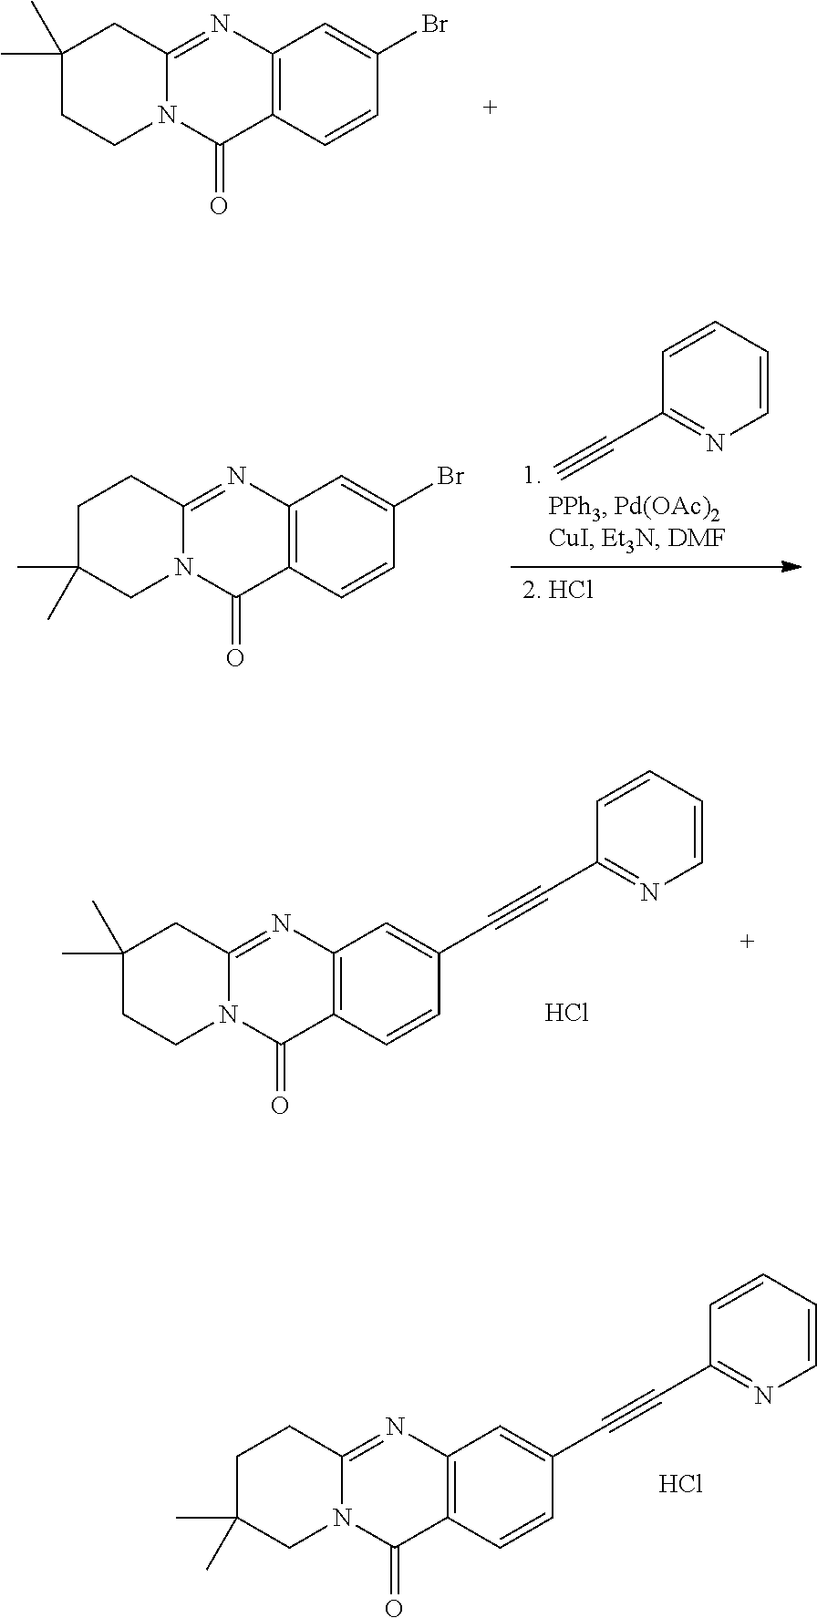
C12=C(N=C3N(C1=O)CCC(C)(C)C3)C=C(Br)C=C2.C1(C#C)=NC=CC=C1.[2. HCl].C12=C(N=C3N(C1=O)CC(C)(C)CC3)C=C(Br)C=C2.C12=C(N=C3N(C1=O)CCC(C)(C)C3)C=C(C#CC1=NC=CC=C1)C=C2.Cl.Cl.C12=C(N=C3N(C1=O)CC(C)(C)CC3)C=C(C#CC1=NC=CC=C1)C=C2
